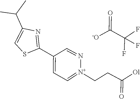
O=C(CC[N+]1=CC=C(C2=NC(C(C)C)=CS2)C=N1)[Ol].C(C(F)(F)F)([-O])=O
